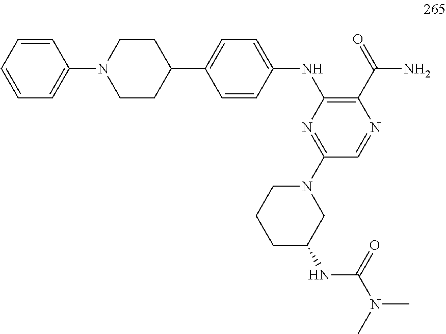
C1=CC(NC2=C(C(=O)N)N=CC(N3CCCC(NC(N(C)C)=O)C3)=N2)=CC=C1C1CCN(C2=CC=CC=C2)CC1
